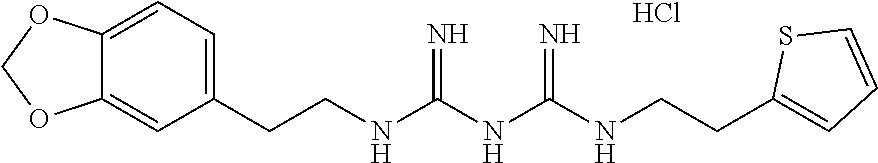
N(C(NC(NCCC1=CC=CS1)=N)=N)CCC1=CC=C2C(=C1)OCO2.Cl
